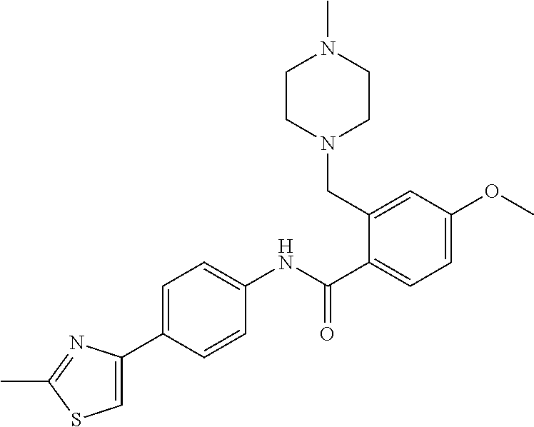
C1(C2=CSC(C)=N2)=CC=C(NC(C2=CC=C(OC)C=C2CN2CCN(C)CC2)=O)C=C1
